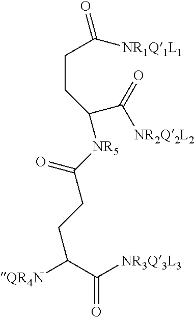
[QR4N]C(C([NR3Q3L3])=O)CCC([NR5]C(C([NR2Q2L2])=O)CCC([NR1Q1L1])=O)=O
